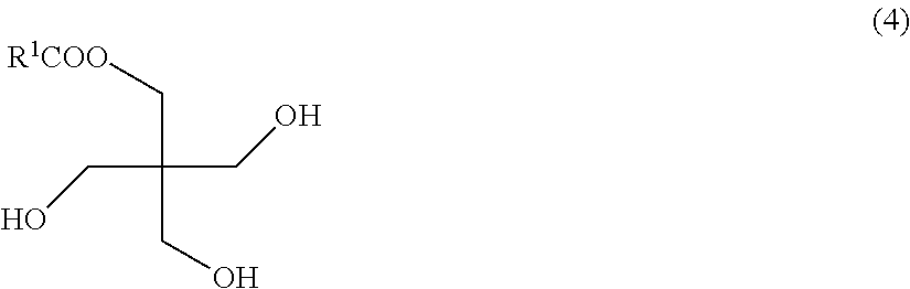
C(CO)(CO)(CO)C[R1COO]
